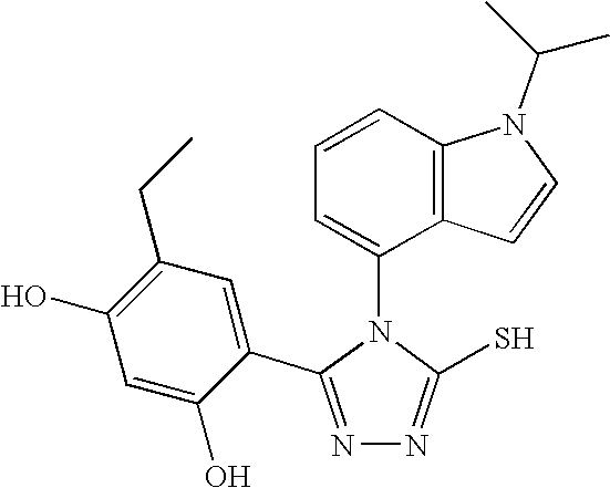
N1=C(C2=CC(CC)=C(O)C=C2O)N(C2=CC=CC3=C2C=CN3C(C)C)C(S)=N1
